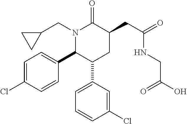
N1(CC2CC2)C(C2=CC=C(Cl)C=C2)C(C2=CC=CC(Cl)=C2)CC(CC(=O)NCC(O)=O)C1=O
